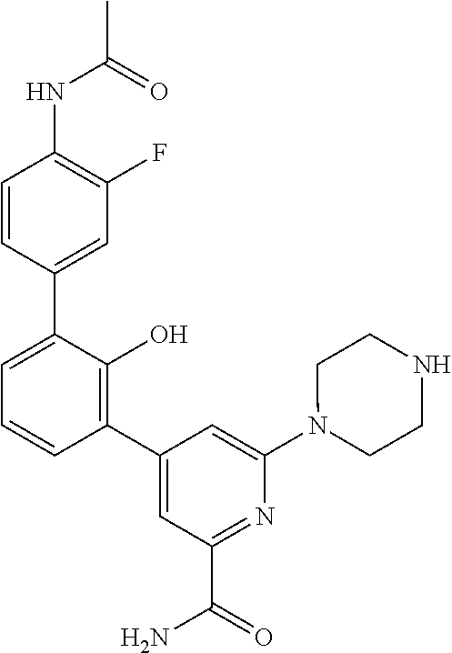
C1(NC(C)=O)=C(F)C=C(C2=CC=CC(C3=CC(C(=O)N)=NC(N4CCNCC4)=C3)=C2O)C=C1
